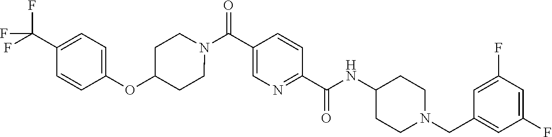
N(C(C1=NC=C(C(=O)N2CCC(OC3=CC=C(C(F)(F)F)C=C3)CC2)C=C1)=O)C1CCN(CC2=CC(F)=CC(F)=C2)CC1
